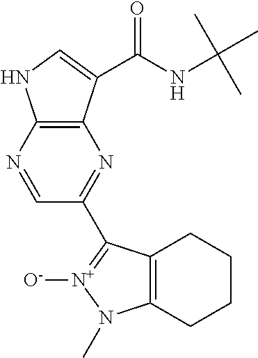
C1=NC2=C(N=C1C1=[N+]([O-])N(C)C3=C1CCCC3)C(C(NC(C)(C)C)=O)=CN2
